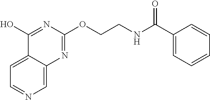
C1=C2C(=CN=C1)N=C(OCCNC(C1=CC=CC=C1)=O)N=C2O
